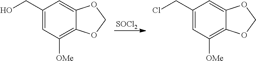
[SOCl2].OCC1=CC([OMe])=C2C(=C1)OCO2.ClCC1=CC([OMe])=C2C(=C1)OCO2
